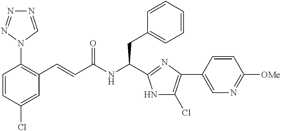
C1=CC(Cl)=CC(C=CC(NC(CC2=CC=CC=C2)C2=NC(C3=CN=C([OMe])C=C3)=C(Cl)N2)=O)=C1N1C=NN=N1
